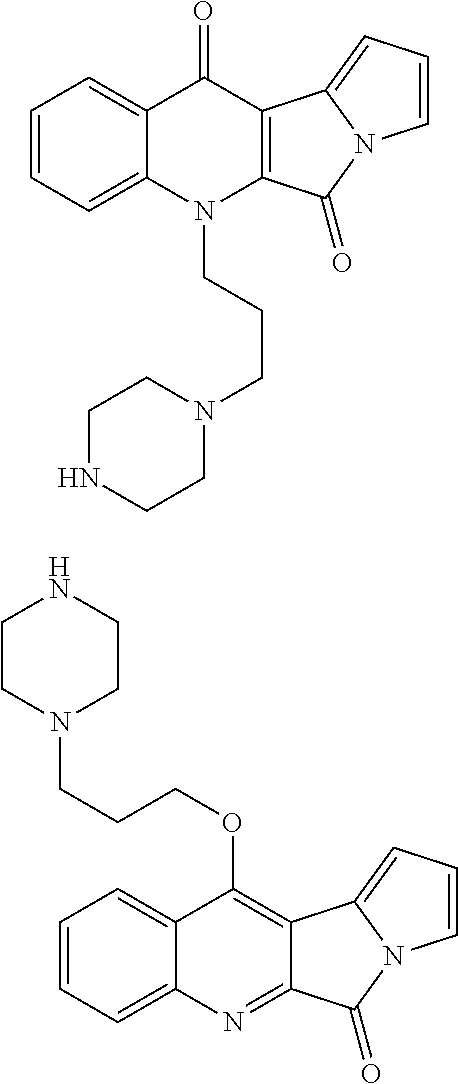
C1=CC=C2C(=C1)C(=O)C1=C(N2CCCN2CCNCC2)C(=O)N2C1=CC=C2.C1=CC=C2C(=C1)C(OCCCN1CCNCC1)=C1C(=N2)C(=O)N2C1=CC=C2
